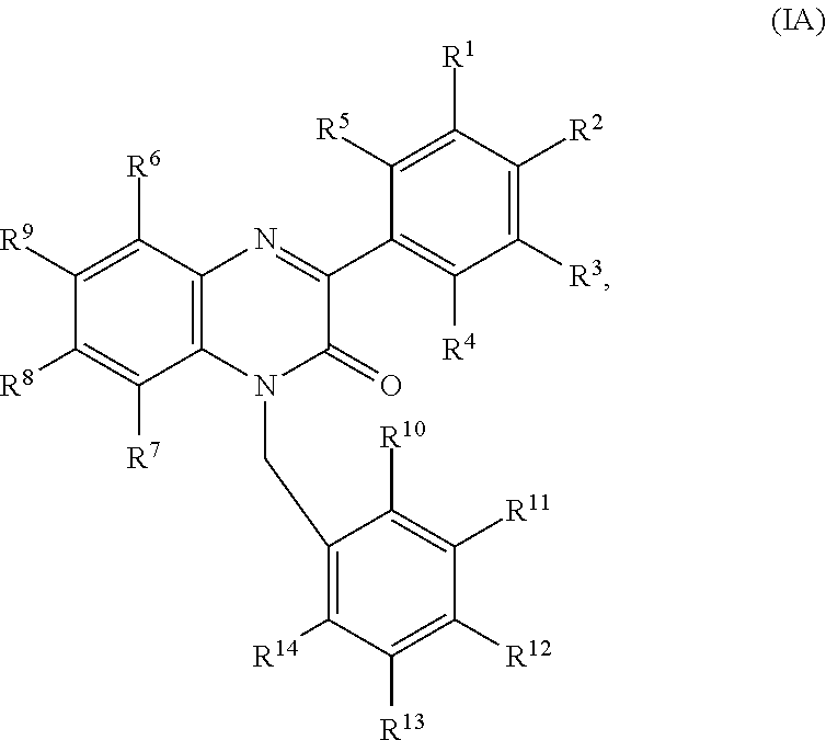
C1([R9])=C([R6])C2=C(C([R7])=C1[R8])N(CC1=C([R14])C([R13])=C([R12])C([R11])=C1[R10])C(=O)C(C1=C([R4])C([R3])=C([R2])C([R1])=C1[R5])=N2
